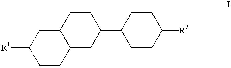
[R1]C1CCC2C(C1)CCC(C1CCC([R2])CC1)C2
